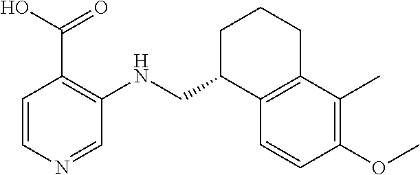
C1=CN=CC(NCC2C3=C(CCC2)C(C)=C(OC)C=C3)=C1C(O)=O
